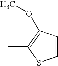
C1=CC(OC)=C(C)S1
